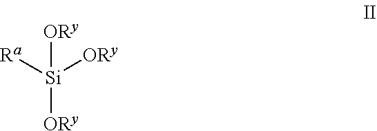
[Si]([ORy])([Ra])([ORy])[ORy]
